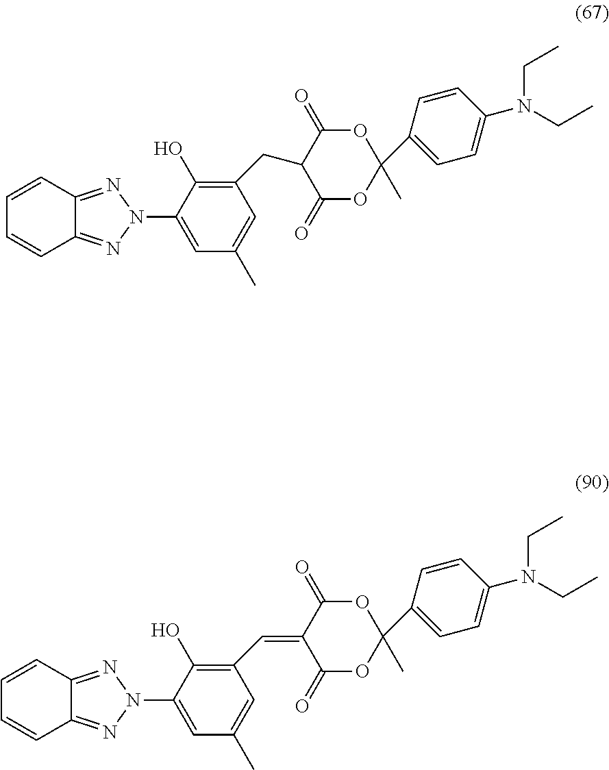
C12=NN(C3=CC(C)=CC(CC4C(=O)OC(C)(C5=CC=C(N(CC)CC)C=C5)OC4=O)=C3O)N=C1C=CC=C2.C12=NN(C3=CC(C)=CC(C=C4C(=O)OC(C)(C5=CC=C(N(CC)CC)C=C5)OC4=O)=C3O)N=C1C=CC=C2
